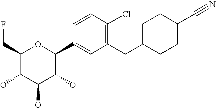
C1(CF)C(O)C(O)C(O)C(C2=CC(CC3CCC(C#N)CC3)=C(Cl)C=C2)O1
